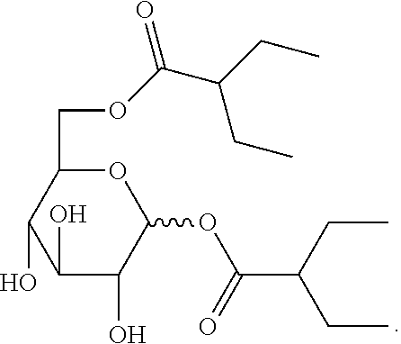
O1C(COC(C(CC)CC)=O)C(O)C(O)C(O)C1OC(C(CC)CC)=O
